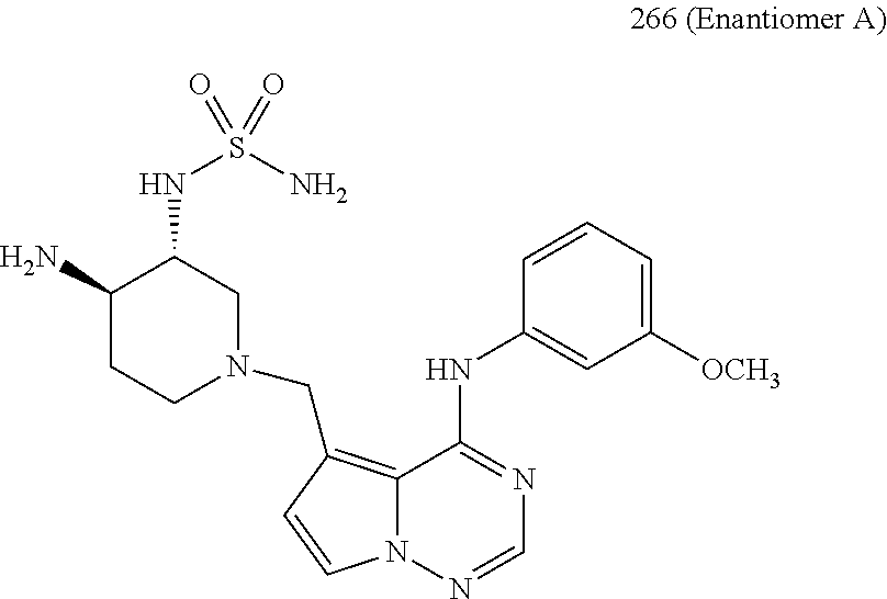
C1=CC=C([OCH3])C=C1NC1=NC=NN2C1=C(CN1CC(NS(=O)(N)=O)C(N)CC1)C=C2
